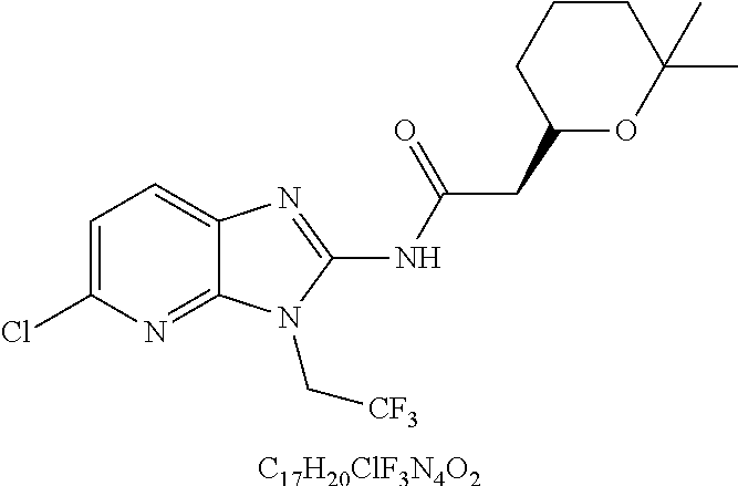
[C17H20ClF3N4O2].C1=C(Cl)N=C2C(=C1)N=C(NC(CC1OC(C)(C)CCC1)=O)N2C[CF3]
